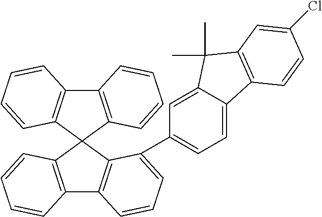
C12=C(C3(C4=C1C=CC=C4)C1=C(C4=C3C(C3=CC=C5C(=C3)C(C)(C)C3=C5C=CC(Cl)=C3)=CC=C4)C=CC=C1)C=CC=C2
